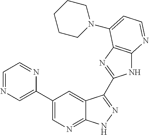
C1(C2=CN=CC=N2)=CN=C2C(=C1)C(C1=NC3=C(N1)N=CC=C3N1CCCCC1)=NN2
